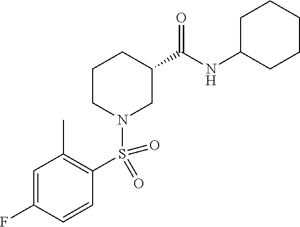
C1CN(S(C2=C(C)C=C(F)C=C2)(=O)=O)CC(C(NC2CCCCC2)=O)C1
